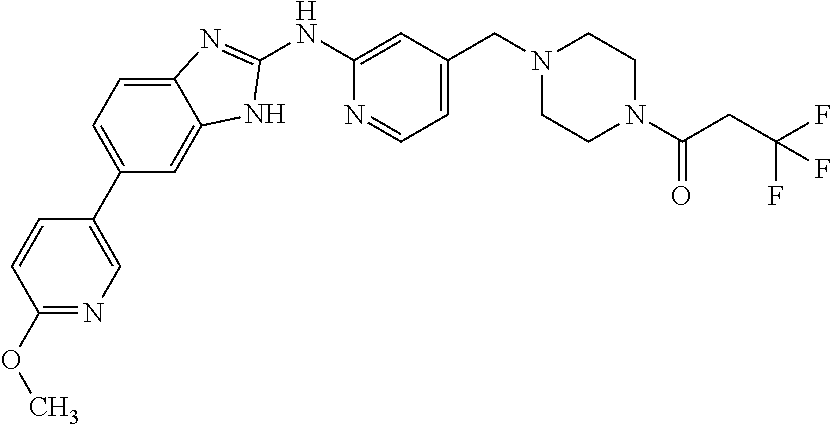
C12=CC=C(C3=CN=C(OC)C=C3)C=C1NC(NC1=CC(CN3CCN(C(CC(F)(F)F)=O)CC3)=CC=N1)=N2
